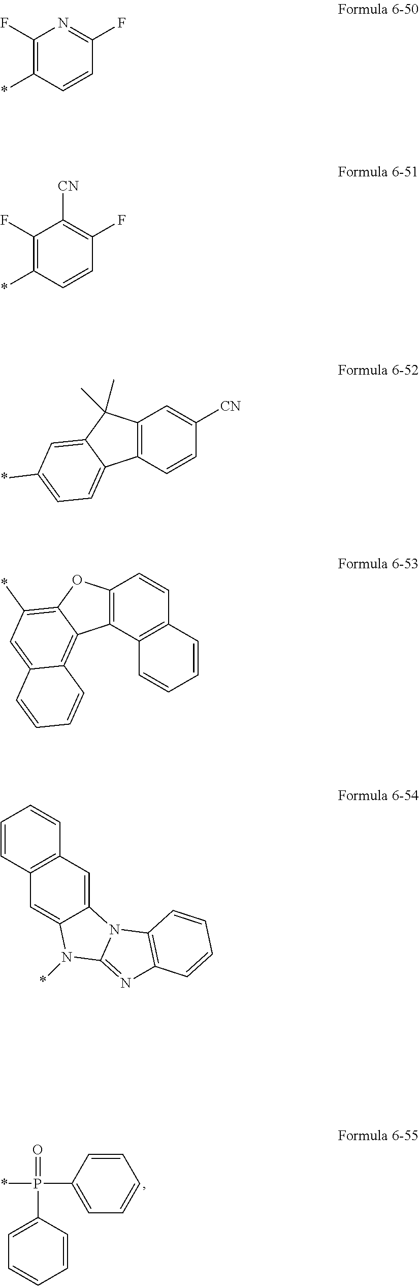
C1=C(P(=O)(C2=CC=CC=C2)*)C=CC=C1.C1(F)=C(*)C=CC(F)=N1.C1(F)=C(*)C=CC(F)=C1[CN].C12=C(C=CC([CN])=C1)C1=CC=C(*)C=C1C2(C)C.C12=C(C3=C(C=C1)C=CC=C3)C1=C3C(=CC(*)=C1O2)C=CC=C3.C1=CC2=C(C=C1)C=C1C(=C2)N(*)C2=NC3=C(N12)C=CC=C3
